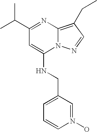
CC(C)C1=NC2=C(CC)C=NN2C(NCC2=CC=CN(O)=C2)=C1
